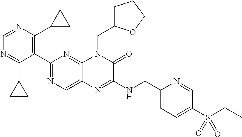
C1(C2=NC=C3C(=N2)N(CC2CCCO2)C(=O)C(NCC2=CC=C(S(CC)(=O)=O)C=N2)=N3)=C(C2CC2)N=CN=C1C1CC1
